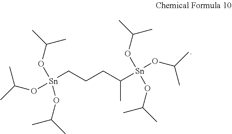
[Sn](CCCC([Sn](OC(C)C)(OC(C)C)OC(C)C)C)(OC(C)C)(OC(C)C)OC(C)C
